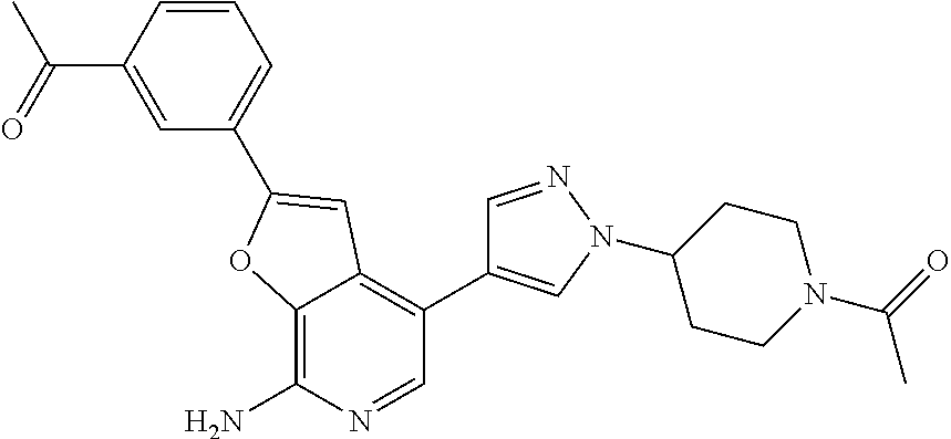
C12=C(N)N=CC(C3=CN(C4CCN(C(C)=O)CC4)N=C3)=C1C=C(C1=CC=CC(C(C)=O)=C1)O2
